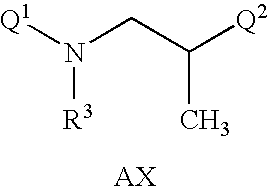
[Q1]N(CC(C)[Q2])[R3]
